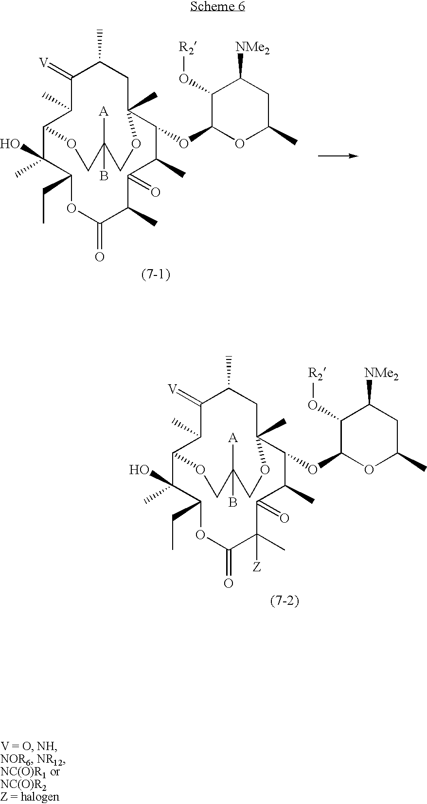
C12C(C)(O)C(CC)OC(=O)C(C)([Z])C(=O)C(C)C(OC3OC(C)CC([NMe2])C3O[R2])C(C)(CC(C)C(=[V])C1C)OCC([A])(B)CO2.C12C(C)(O)C(CC)OC(=O)C(C)C(=O)C(C)C(OC3OC(C)CC([NMe2])C3O[R2])C(C)(CC(C)C(=[V])C1C)OCC([A])(B)CO2
